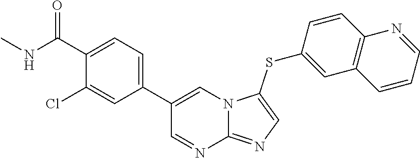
C1(C2=CC=C(C(NC)=O)C(Cl)=C2)=CN2C(=NC=C2SC2=CC3=C(C=C2)N=CC=C3)N=C1
